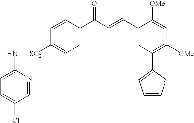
N([SO2]C1=CC=C(C(C=CC2=CC(C3=CC=CS3)=C([OMe])C=C2[OMe])=O)C=C1)C1=CC=C(Cl)C=N1
